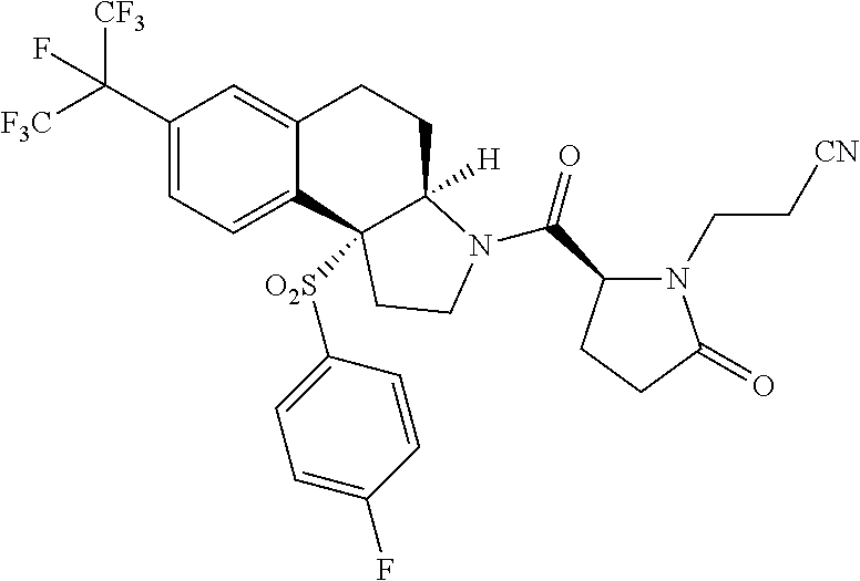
C1(C([F3C])([CF3])F)=CC=C2C(=C1)CCC1([H])N(C(=O)C3N(CC[CN])C(=O)CC3)CCC21[O2S]C1=CC=C(F)C=C1
